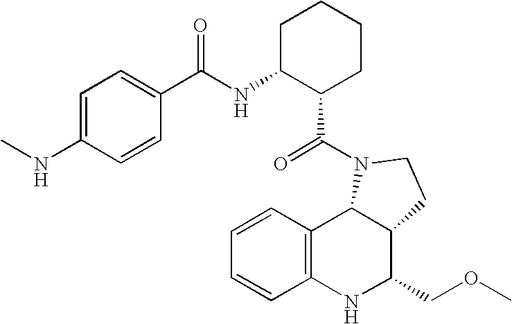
C1=CC2=C(C=C1)NC(COC)C1C2N(C(=O)C2CCCCC2NC(=O)C2=CC=C(NC)C=C2)CC1
